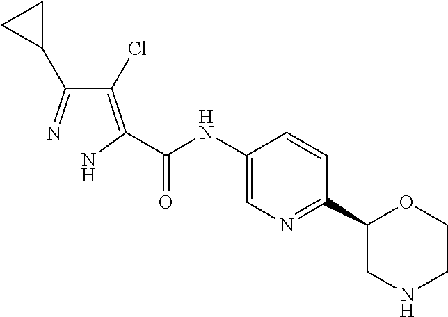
C(NC1=CN=C(C2OCCNC2)C=C1)(=O)C(=C(C(C1CC1)=N)Cl)N
